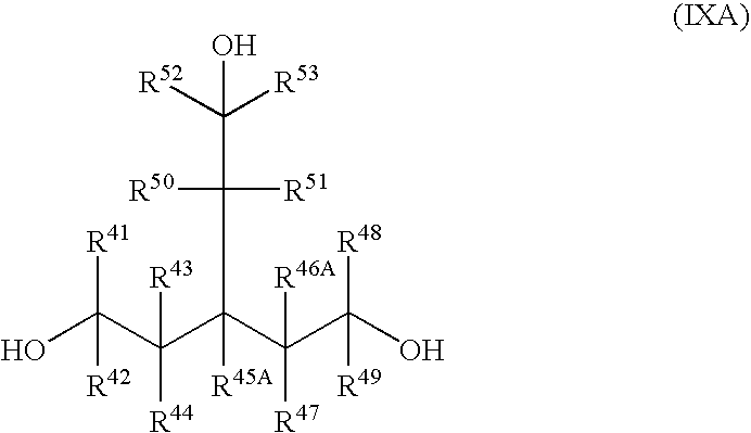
OC(C(C(C(C(O)([R48])[R49])([R46A])[R47])(C([R50])([R51])C([R52])([R53])O)[R45A])([R43])[R44])([R41])[R42]
